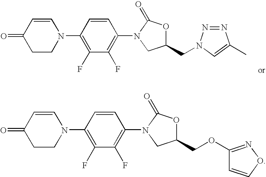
C1(F)=C(N2C=CC(=O)CC2)C=CC(N2CC(CN3N=NC(C)=C3)OC2=O)=C1F.C1(F)=C(N2C=CC(=O)CC2)C=CC(N2CC(COC3=NOC=C3)OC2=O)=C1F
